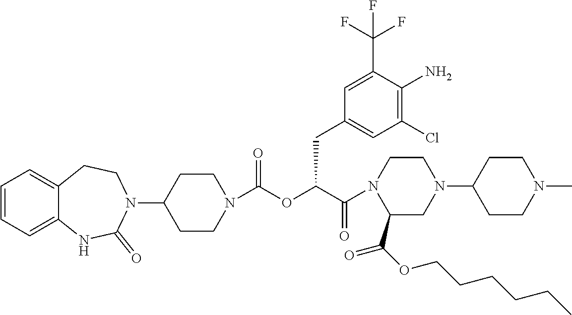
C12=CC=CC=C1NC(=O)N(C1CCN(C(OC(C(=O)N3CCN(C4CCN(C)CC4)CC3C(OCCCCCC)=O)CC3=CC(Cl)=C(N)C(C(F)(F)F)=C3)=O)CC1)CC2
